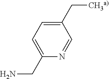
C1=C(CN)N=CC(C[CH3a)])=C1
